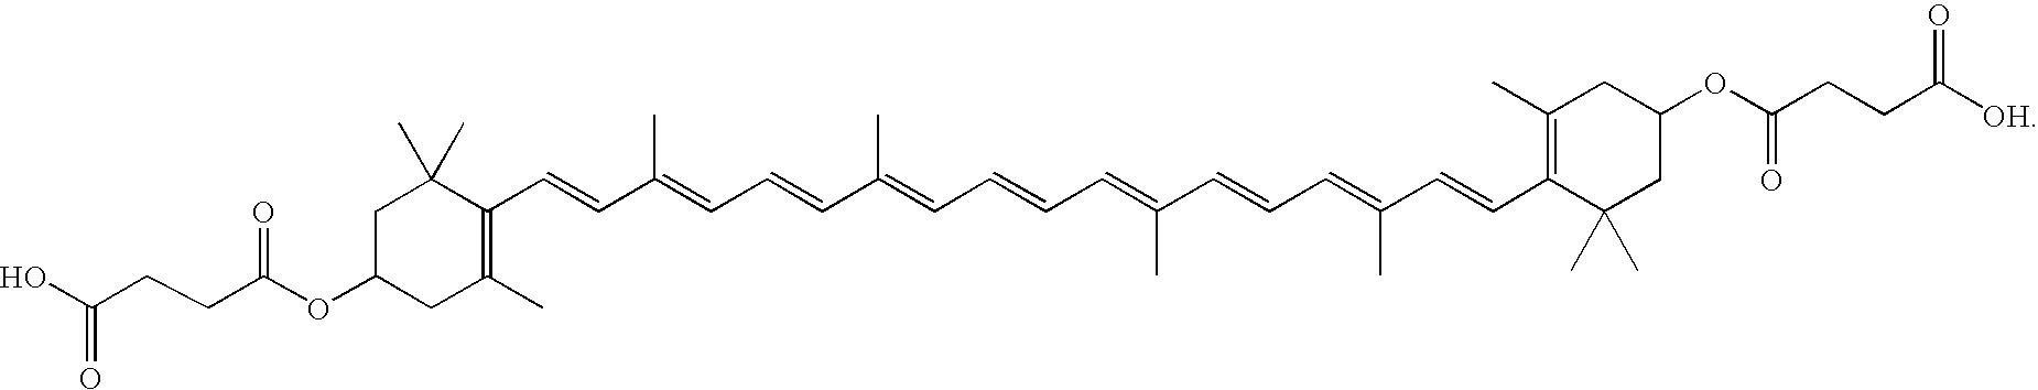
C1C(OC(CCC(O)=O)=O)CC(C)=C(C=CC(=CC=CC(C)=CC=CC=C(C=CC=C(C=CC2=C(C)CC(OC(=O)CCC([OH])=O)CC2(C)C)C)C)C)C1(C)C
